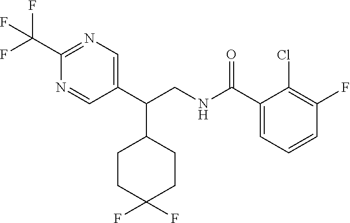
C1(C(NCC(C2=CN=C(C(F)(F)F)N=C2)C2CCC(F)(F)CC2)=O)=CC=CC(F)=C1Cl
